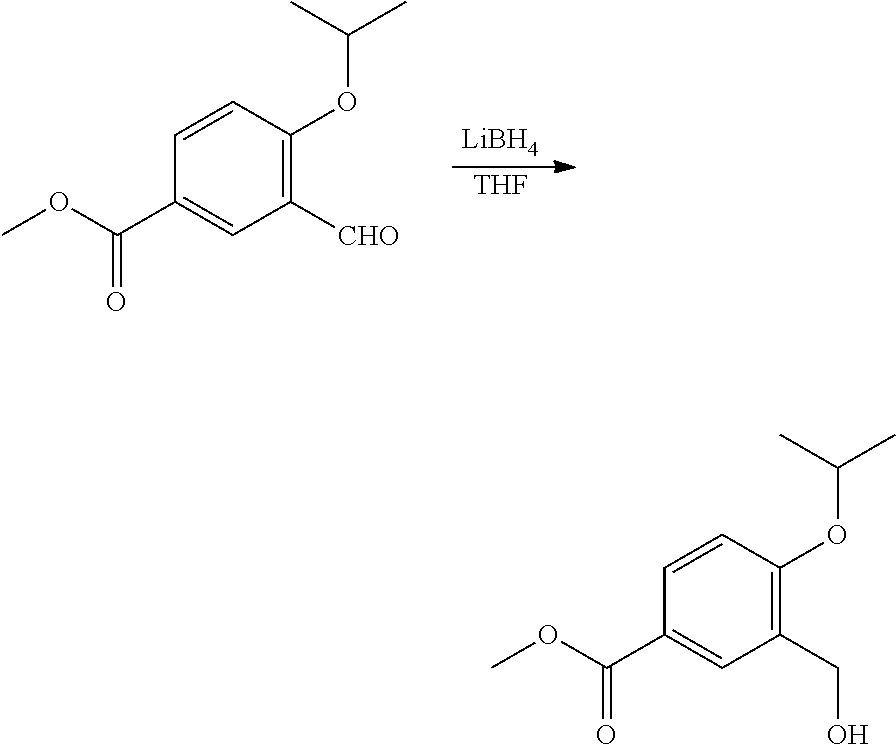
C1=CC(OC(C)C)=C(CO)C=C1C(OC)=O.C1=CC(OC(C)C)=C([CHO])C=C1C(OC)=O.[LiBH4].[THF]
